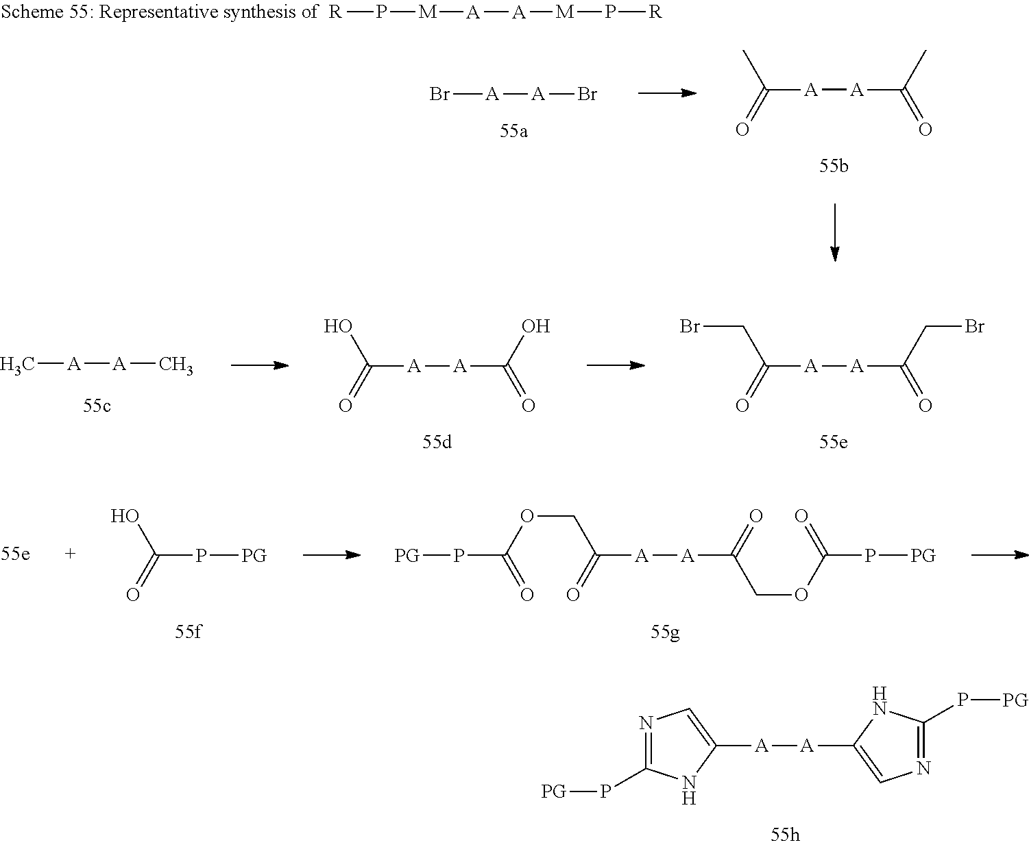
C([A][A]C(=O)CBr)(CBr)=O.C([A][A]C(=O)O)(O)=O.C[A][A]C.C(P[PG])(O)=O.[A]([A]C(COC(P[PG])=O)=O)C(COC(P[PG])=O)=O.[A]([A]C1=CN=C(P[PG])N1)C1=CN=C(P[PG])N1.Br[A][A]Br.C([A][A]C(=O)C)(C)=O.[R]P[M][A][A][M]P[R]
